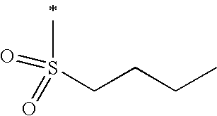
C(CS(C)(=O)=O)CC
